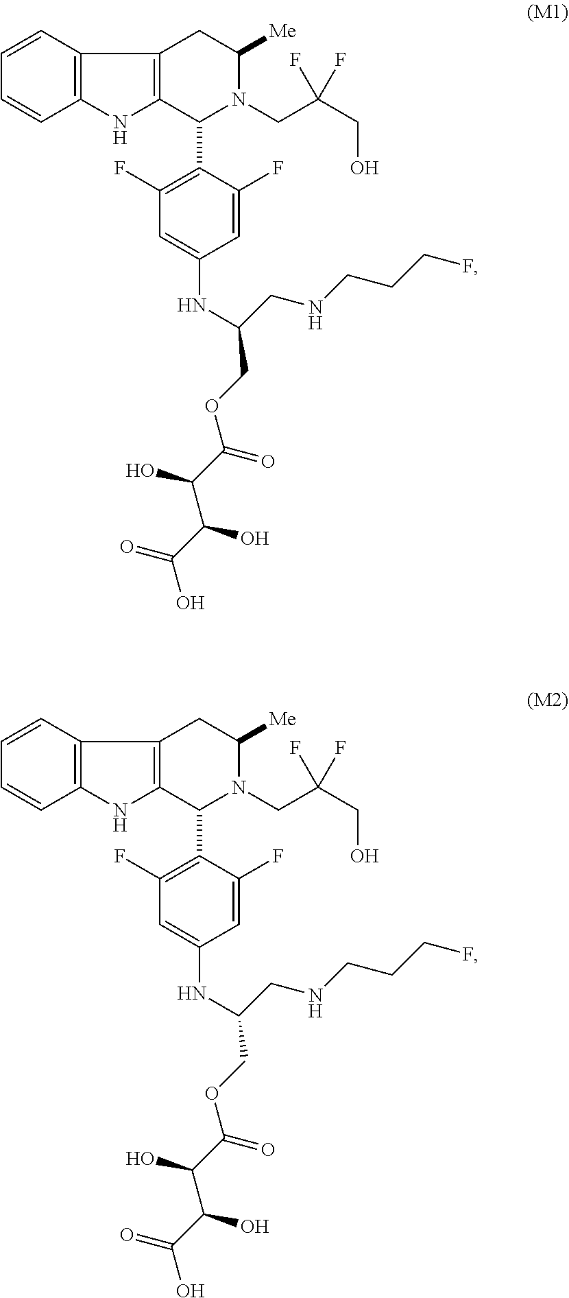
C12=C(C=CC=C1)C1=C(N2)C(C2=C(F)C=C(NC(CNCCCF)COC(C(C(C(=O)O)O)O)=O)C=C2F)N(CC(CO)(F)F)C([Me])C1.C12=C(C=CC=C1)C1=C(N2)C(C2=C(F)C=C(NC(CNCCCF)COC(C(C(C(=O)O)O)O)=O)C=C2F)N(CC(CO)(F)F)C([Me])C1
